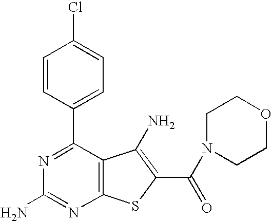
C1=CC(C2=NC(N)=NC3=C2C(N)=C(C(=O)N2CCOCC2)S3)=CC=C1Cl
